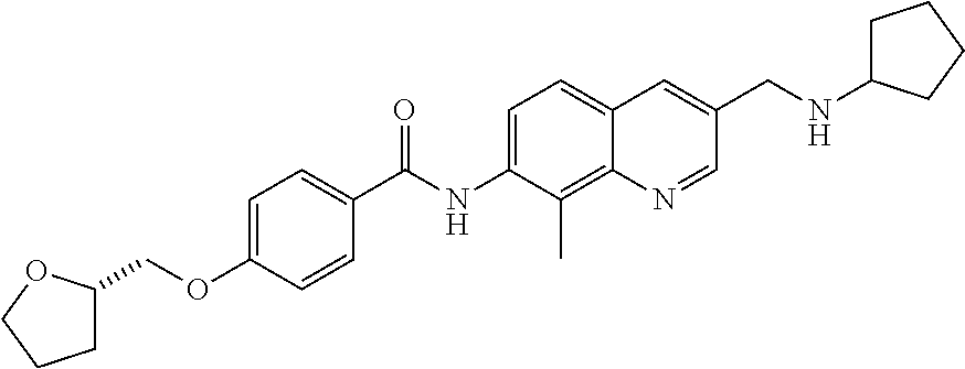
C1=C(OCC2CCCO2)C=CC(C(NC2=CC=C3C(=C2C)N=CC(CNC2CCCC2)=C3)=O)=C1
